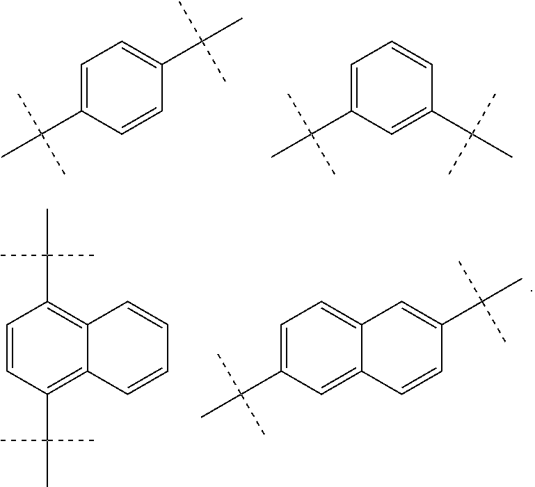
C1=C(C(C)(C)C)C=CC(C(C)(C)C)=C1.C1=C(C(C)(C)C)C=C(C(C)(C)C)C=C1.C1=CC(C(C)(C)C)=C2C(=C1C(C)(C)C)C=CC=C2.C1=C(C(C)(C)C)C=C2C(=C1)C=C(C(C)(C)C)C=C2
